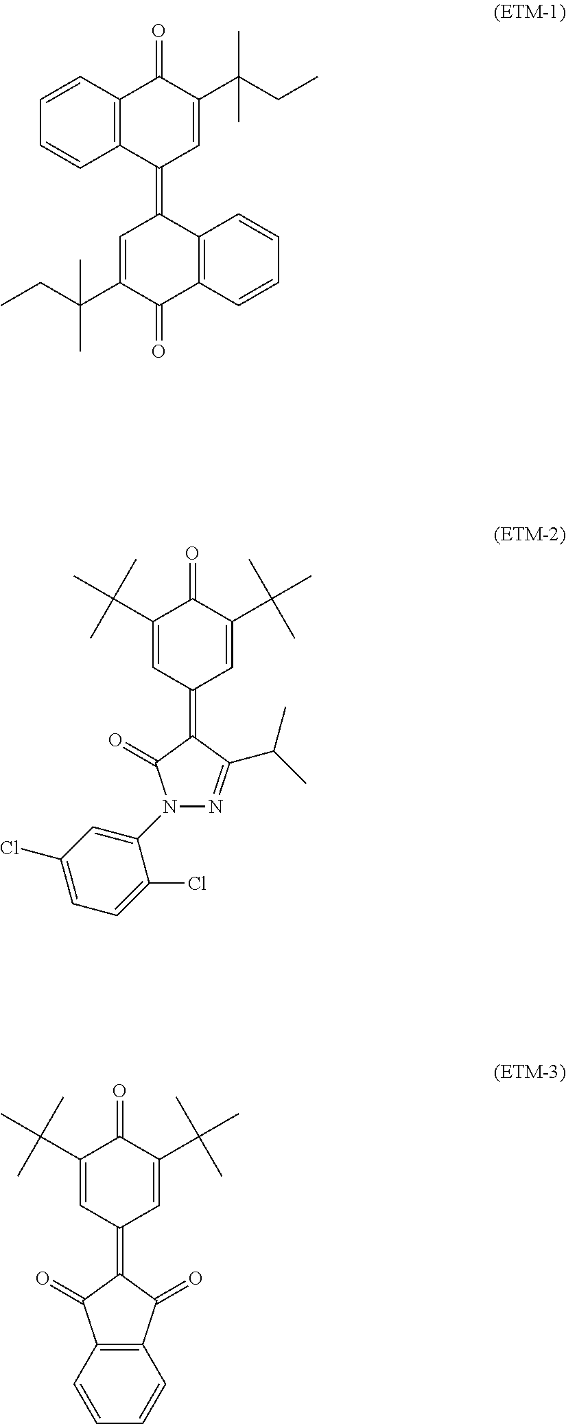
C1=CC=CC2=C1C(=O)C(C(CC)(C)C)=CC2=C1C=C(C(C)(CC)C)C(=O)C2=C1C=CC=C2.C1(C(C)(C)C)=CC(=C2C(=O)N(C3=CC(Cl)=CC=C3Cl)N=C2C(C)C)C=C(C(C)(C)C)C1=O.C1(C(C)(C)C)=CC(=C2C(=O)C3=C(C2=O)C=CC=C3)C=C(C(C)(C)C)C1=O
